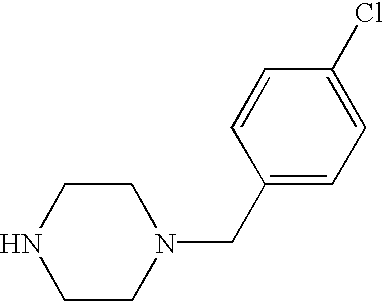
N1CCN(CC2=CC=C(Cl)C=C2)CC1
